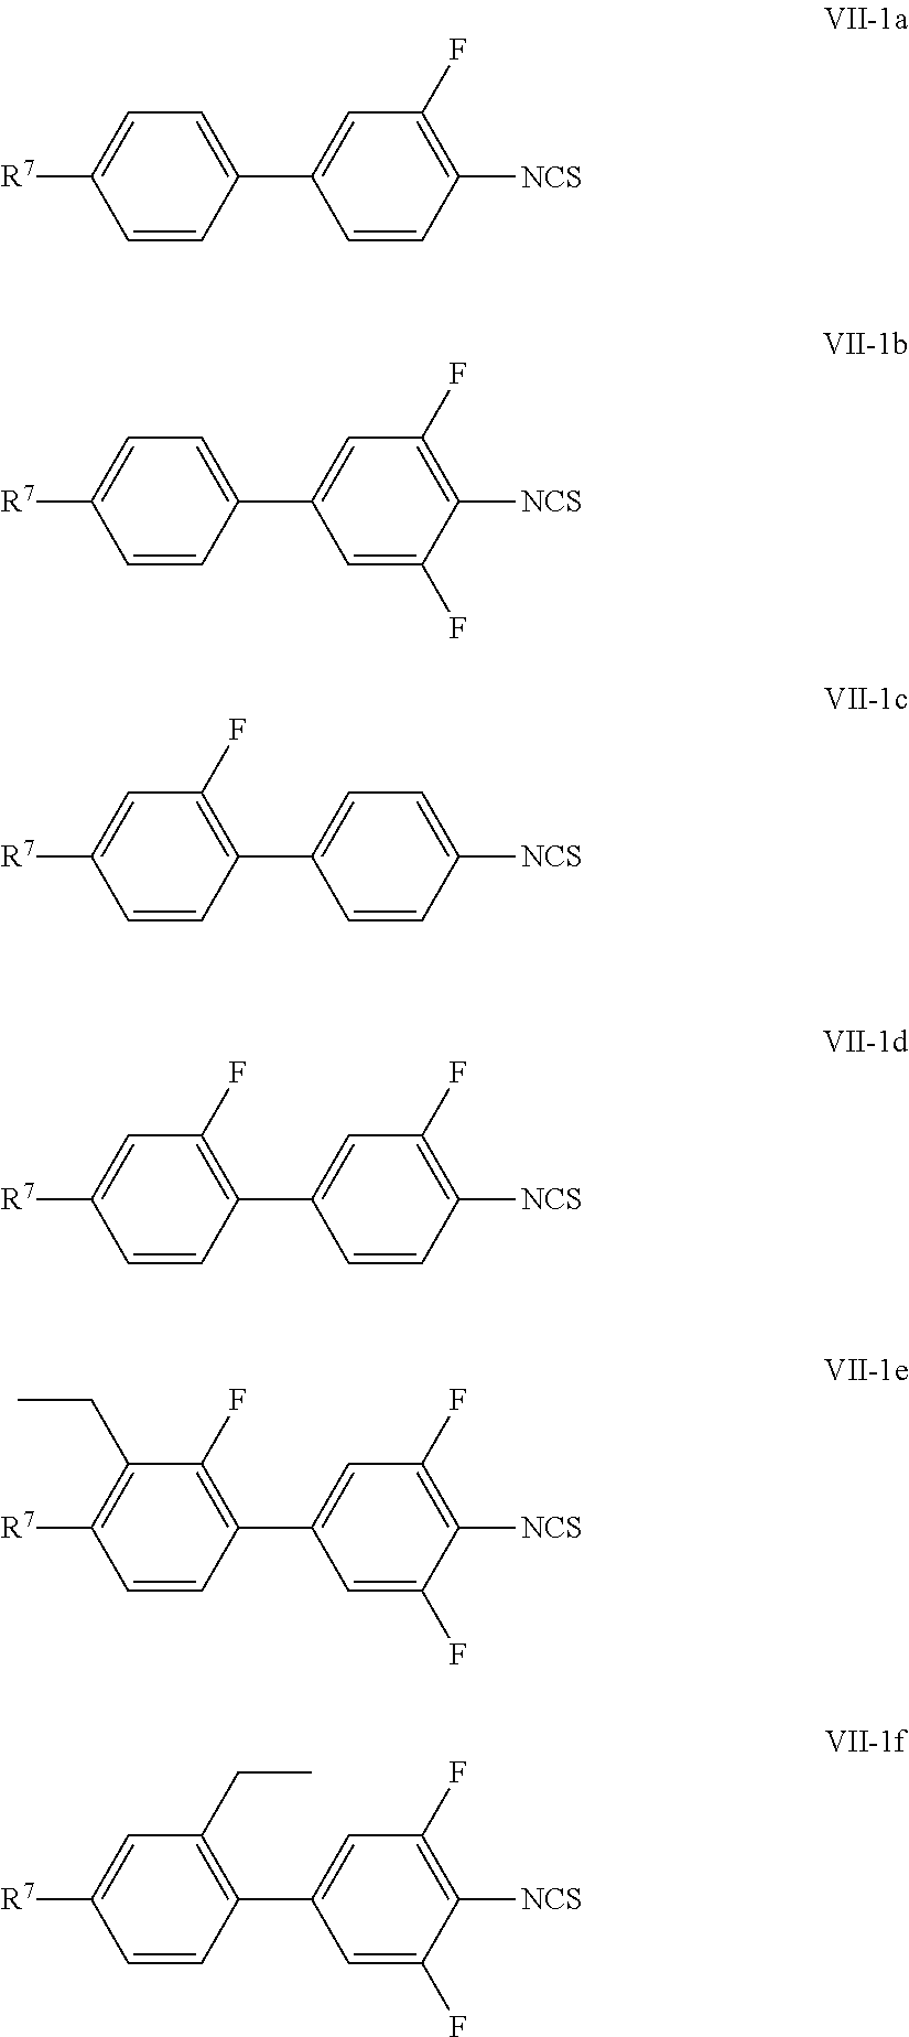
C1=C(C2=CC(F)=C([NCS])C=C2)C=CC([R7])=C1.C1=C(C2=CC(F)=C([NCS])C(F)=C2)C=CC([R7])=C1.C1(F)=C(C2=CC=C([NCS])C=C2)C=CC([R7])=C1.C1(F)=C(C2=CC(F)=C([NCS])C=C2)C=CC([R7])=C1.C1(F)=C(C2=CC(F)=C([NCS])C(F)=C2)C=CC([R7])=C1CC.C1(CC)=C(C2=CC(F)=C([NCS])C(F)=C2)C=CC([R7])=C1
